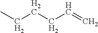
C(CCC=C)C
